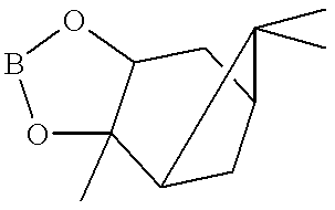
O1C2(C)C(OB1)CC1CC2C1(C)C
